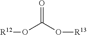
[R12]OC(O[R13])=O
